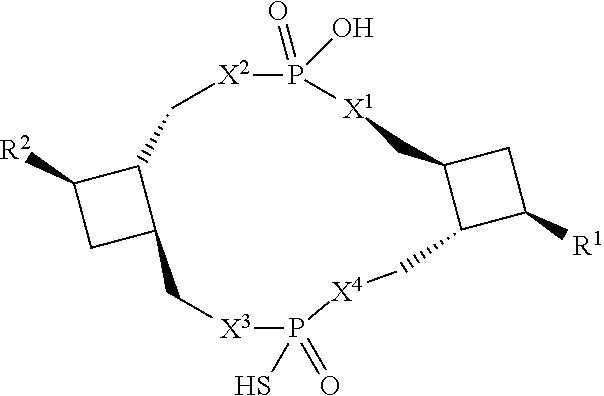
C1C2C(C1[R2])C[X2]P(=O)(O)[X1]CC1C(C([R1])C1)C[X4]P(=O)(S)[X3]C2
